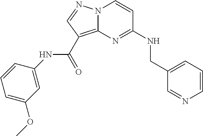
C1=CC=C(CNC2=NC3=C(C(NC4=CC(OC)=CC=C4)=O)C=NN3C=C2)C=N1
